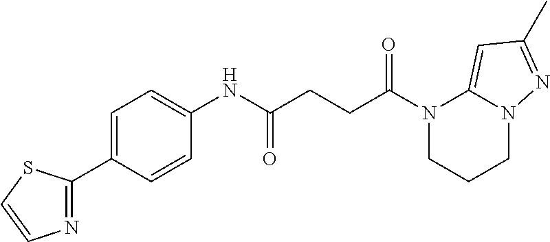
C1(NC(CCC(N2CCCN3C2=CC(C)=N3)=O)=O)=CC=C(C2=NC=CS2)C=C1
